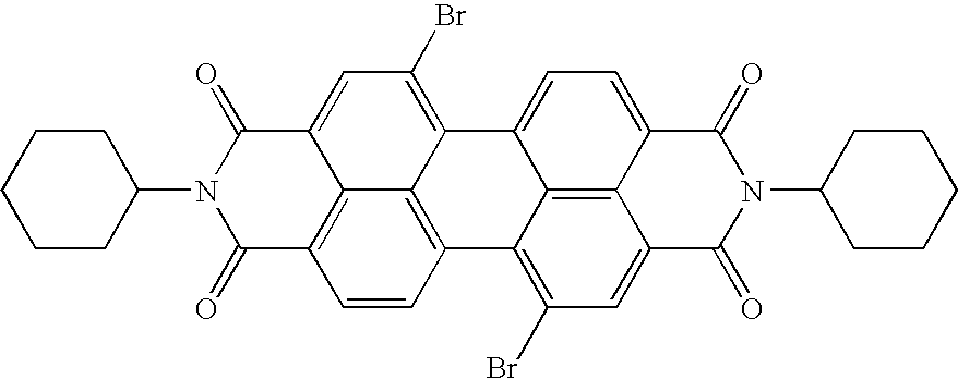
N1(C2CCCCC2)C(=O)C2=CC(Br)=C3C4=C(C=CC(=C24)C1=O)C1=C(Br)C=C2C4=C1C3=CC=C4C(=O)N(C1CCCCC1)C2=O
